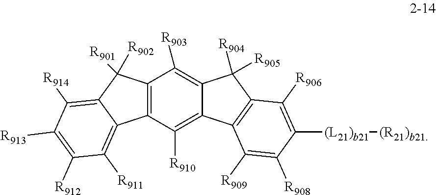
C12=C(C([R910])=C3C(=C1[R903])C([R904])([R905])C1=C3C([R909])=C([R908])C([(L21)b21][(R21)b21])=C1[R906])C1=C([R911])C([R912])=C([R913])C([R914])=C1C2([R901])[R902]
